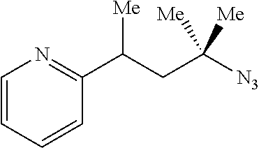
C(CC([N3])([Me])[Me])([Me])C1=NC=CC=C1
